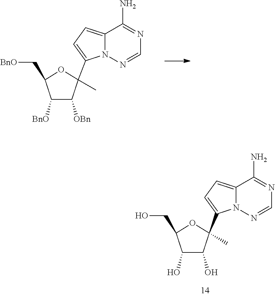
C1=NN2C(=CC=C2C2(C)C([OBn])C([BnO])C(C[BnO])O2)C(N)=N1.C1=NN2C(=CC=C2C2(C)C(O)C(O)C(CO)O2)C(N)=N1
